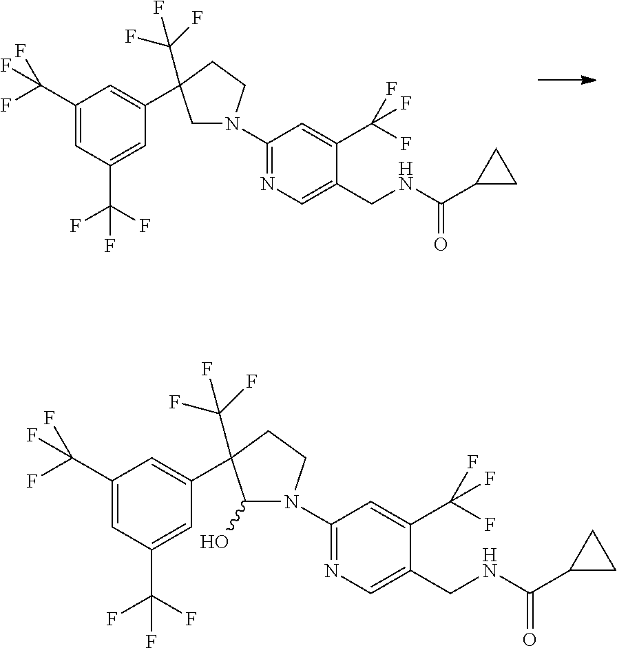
C1(C(F)(F)F)=CC(C(F)(F)F)=CC(C2(C(F)(F)F)CN(C3=NC=C(CNC(=O)C4CC4)C(C(F)(F)F)=C3)CC2)=C1.C1(C(F)(F)F)=CC(C(F)(F)F)=CC(C2(C(F)(F)F)C(O)N(C3=NC=C(CNC(=O)C4CC4)C(C(F)(F)F)=C3)CC2)=C1
